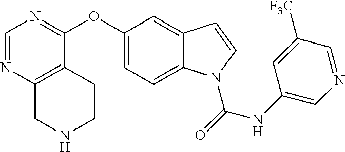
C1=NC2=C(C(OC3=CC=C4C(=C3)C=CN4C(NC3=CN=CC([F3C])=C3)=O)=N1)CCNC2
